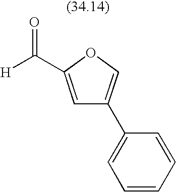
[H]C(=O)C1=CC(C2=CC=CC=C2)=CO1
